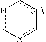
n1c-[X]c-cc-1
